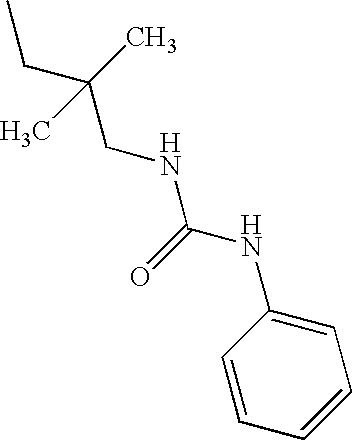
CCC(CNC(NC1=CC=CC=C1)=O)(C)C
